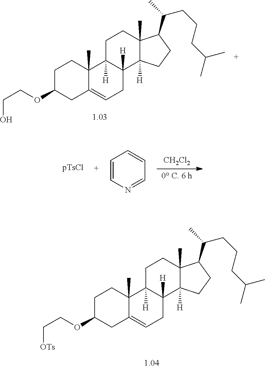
[CH2Cl2].[0 C. 6 h].C1=CN=CC=C1.C1C(OCC[OTs])CC2=CCC3([H])C([H])(C2(C)C1)CCC1(C)C3([H])CCC1C(CCCC(C)C)C.C1C(OCCO)CC2=CCC3([H])C([H])(C2(C)C1)CCC1(C)C3([H])CCC1C(CCCC(C)C)C
